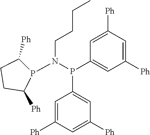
P1(N(P(C2=CC([Ph])=CC([Ph])=C2)C2=CC([Ph])=CC([Ph])=C2)CCCC)C([Ph])CCC1[Ph]
